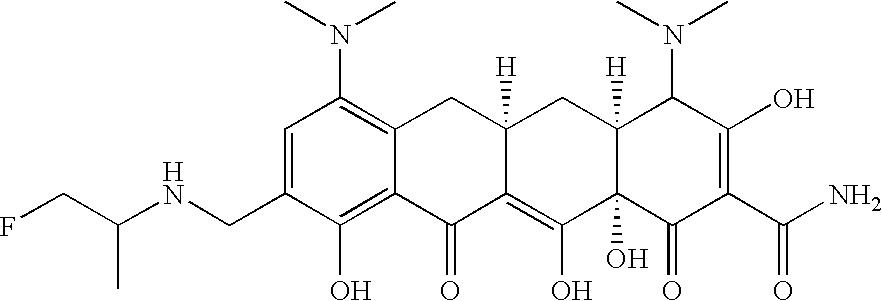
N(CC1=CC(N(C)C)=C2C(=C1O)C(=O)C1=C(O)C3(O)C([H])(CC1([H])C2)C(N(C)C)C(O)=C(C(N)=O)C3=O)C(CF)C
